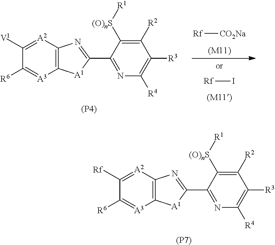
C12=C([A2]=C([V1])C([R6])=[A3]1)N=C(C1=NC([R4])=C([R3])C([R2])=C1[(O)nS][R1])[A1]2.[Rf][CO2Na].[Rf]I.[(M11)].[(P4)].C12=C([A2]=C([Rf])C([R6])=[A3]1)N=C(C1=NC([R4])=C([R3])C([R2])=C1[(O)nS][R1])[A1]2.[(P7)]
